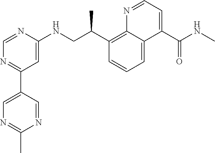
N1=CC=C(C(NC)=O)C2=CC=CC(C(C)CNC3=CC(C4=CN=C(C)N=C4)=NC=N3)=C12
